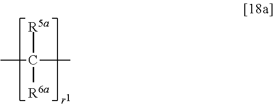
CC([R5a])(C)[R6a]
